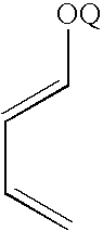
C=CC=C[OQ]
